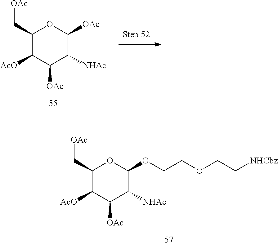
C1(C[OAc])C([AcO])C([OAc])C([NHAc])C([OAc])O1.C1(C[OAc])C([AcO])C([OAc])C([NHAc])C(OCCOCC[NHCbz])O1
